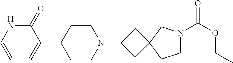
C1(C2CCN(C3CC4(C3)CCN(C(OCC)=O)C4)CC2)=CC=CNC1=O
